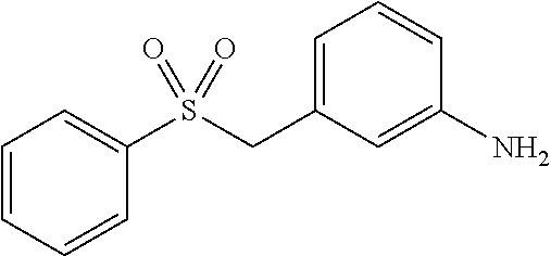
C1=C(CS(=O)(=O)C2=CC=CC=C2)C=C(N)C=C1
